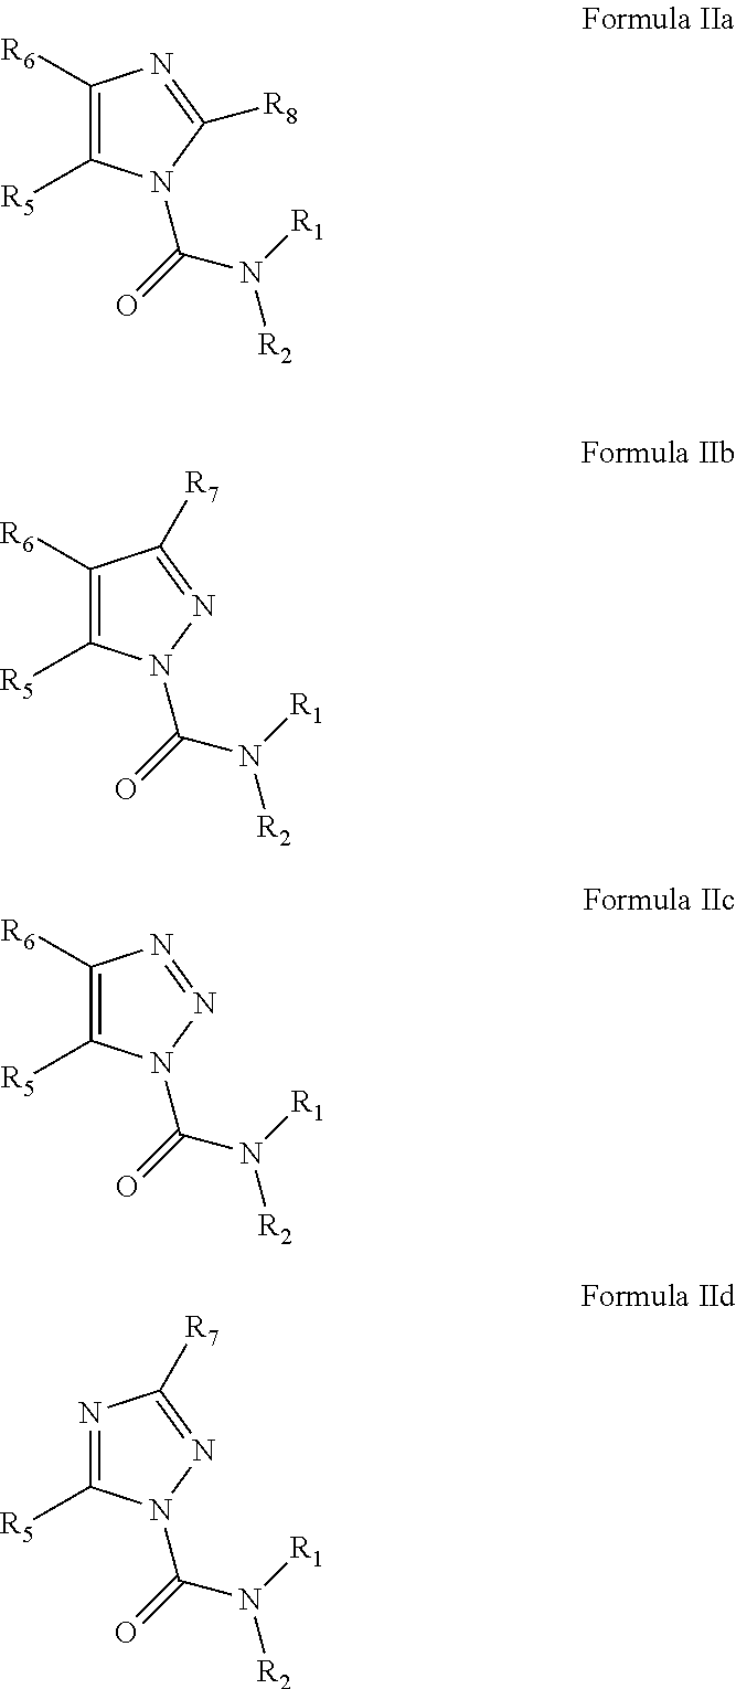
C1([R6])=C([R5])N(C(=O)N([R1])[R2])N=C1[R7].C1([R6])=C([R5])N(C(=O)N([R1])[R2])C([R8])=N1.C1([R6])=C([R5])N(C(=O)N([R1])[R2])N=N1.N1=C([R5])N(C(=O)N([R1])[R2])N=C1[R7]
